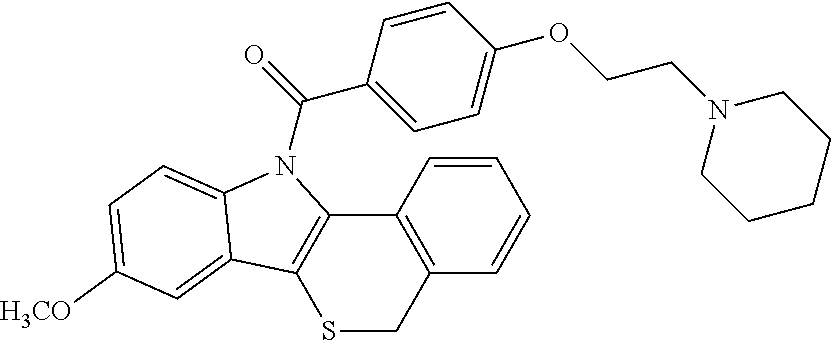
C12=C(C=CC=C1)CSC1=C2N(C(=O)C2=CC=C(OCCN3CCCCC3)C=C2)C2=CC=C([H3CO])C=C12
